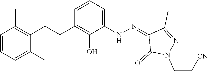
C1=CC=C(NN=C2C(=O)N(CC[CN])N=C2C)C(O)=C1CCC1=C(C)C=CC=C1C
